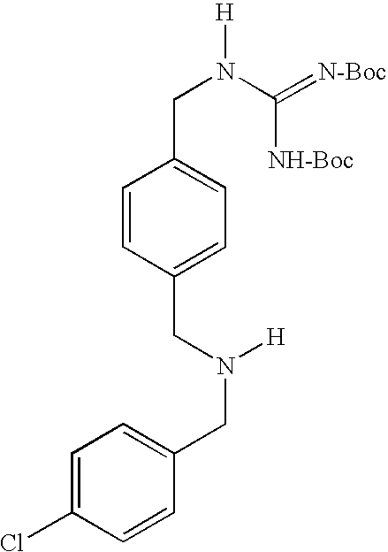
C1=CC(CN(CC2=CC=C(Cl)C=C2)[H])=CC=C1CN([H])C(=[N-Boc])[NH-Boc]
